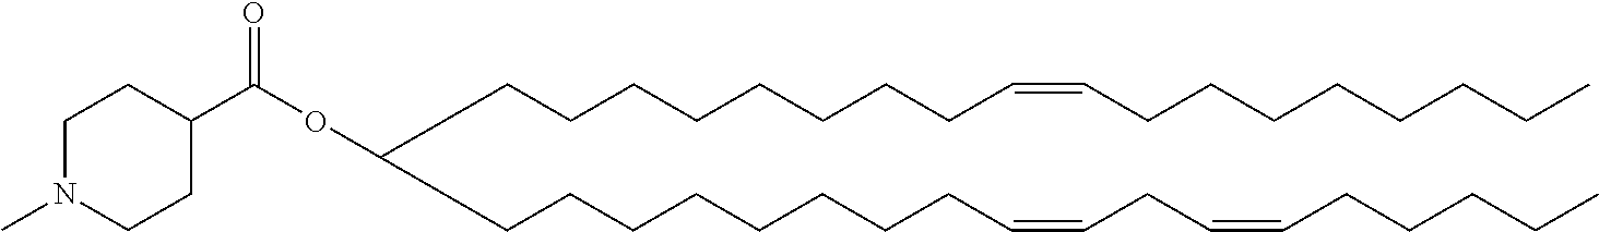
C(CCCCCCCC=CCC=CCCCCC)C(CCCCCCCCC=CCCCCCCCC)OC(C1CCN(C)CC1)=O
